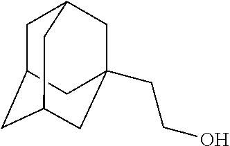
C1C2CC3CC(CCO)(CC1C3)C2
